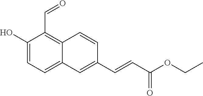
C1(O)=CC=C2C(=C1C=O)C=CC(C=CC(OCC)=O)=C2
